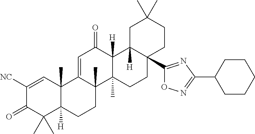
C12(C)C([H])(CCC3(C)C1=CC(=O)C1([H])C3(C)CCC3(C4=NC(C5CCCCC5)=NO4)C1([H])CC(C)(C)CC3)C(C)(C)C(=O)C([NC])=C2
